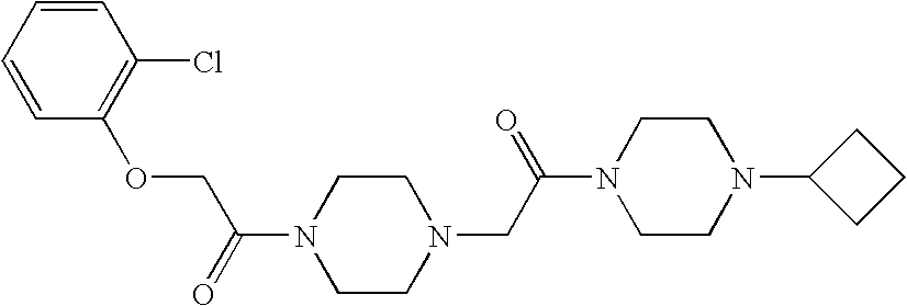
C(C(=O)N1CCN(CC(N2CCN(C3CCC3)CC2)=O)CC1)OC1=C(Cl)C=CC=C1
